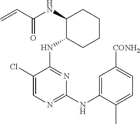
N(C1C(NC2=NC(NC3=CC([CONH2])=CC=C3C)=NC=C2Cl)CCCC1)C(C=C)=O
